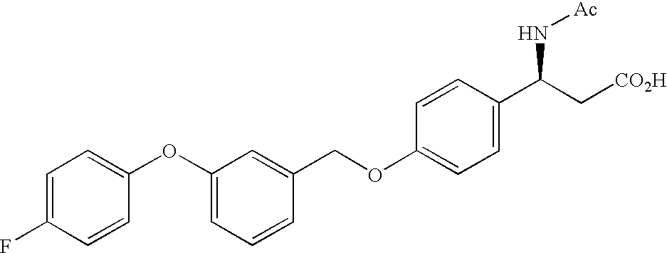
C1=C(F)C=CC(OC2=CC=CC(COC3=CC=C(C(C[CO2H])N[Ac])C=C3)=C2)=C1
